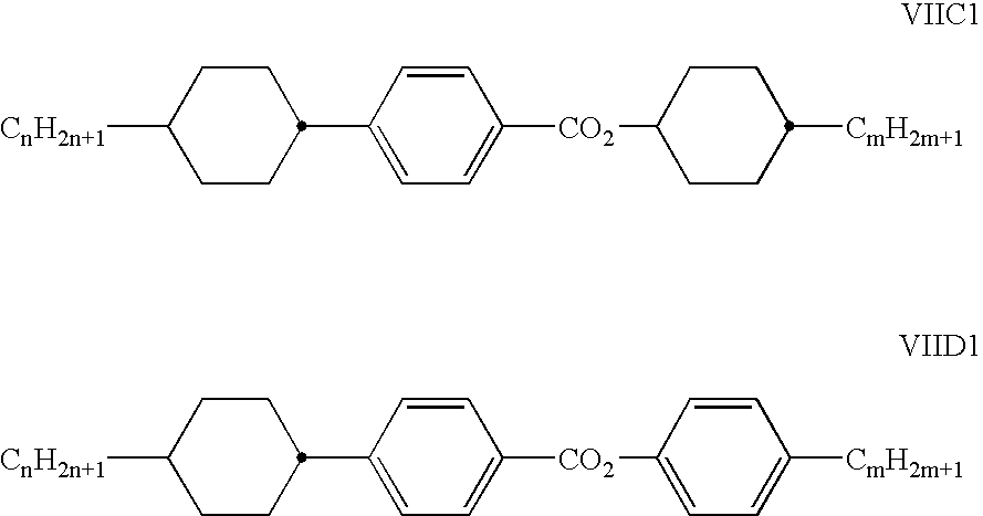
[CnH2n+1]C1CCC(C2=CC=C([CO2]C3CCC([CmH2m+1])CC3)C=C2)CC1.[CnH2n+1]C1CCC(C2=CC=C([CO2]C3=CC=C([CmH2m+1])C=C3)C=C2)CC1
